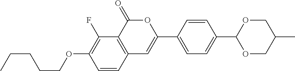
C12=C(C(=O)OC(C3=CC=C(C4OCC(C)CO4)C=C3)=C1)C(F)=C(OCCCCC)C=C2
